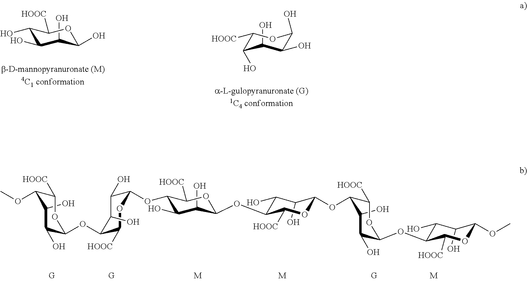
C1(O)C(O)C(OC2C(O)C(O)C(OC3C(O)C(O)C(OC4C(O)C(O)C(OC5OC([HOOC])C(OC6C(O)C(O)C(OC)C([HOOC])O6)C(O)C5O)C([HOOC])O4)C([HOOC])O3)C([HOOC])O2)C([HOOC])OC1OC.[M].[M].[M].C1(O)C(O)C(O)C([HOOC])OC1O.C1(O)C(O)C([HOOC])OC(O)C1O
